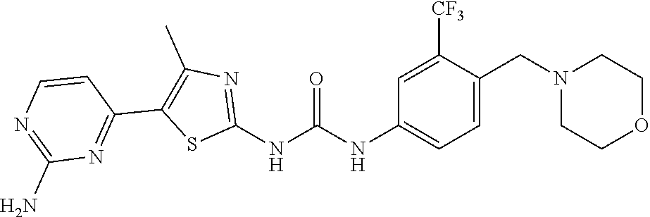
C1=C(CN2CCOCC2)C([CF3])=CC(NC(NC2=NC(C)=C(C3=NC(N)=NC=C3)S2)=O)=C1
